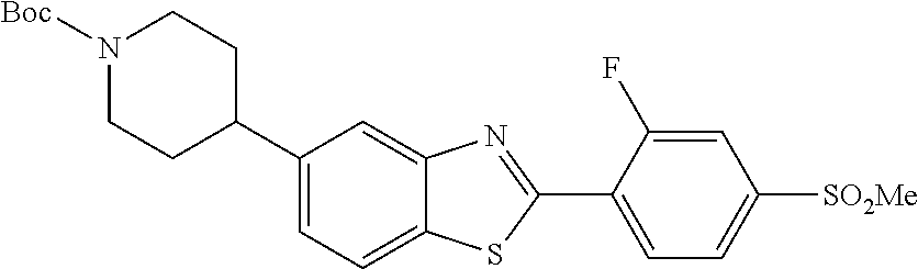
N1([Boc])CCC(C2=CC=C3C(=C2)N=C(C2=CC=C([SO2Me])C=C2F)S3)CC1
